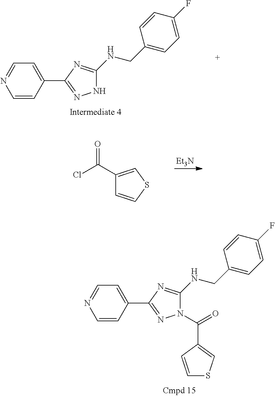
C1=CC(C2=NNC(NCC3=CC=C(F)C=C3)=N2)=CC=N1.[Et3N].O=C(C1=CSC=C1)Cl.C1=CC(C2=NN(C(=O)C3=CSC=C3)C(NCC3=CC=C(F)C=C3)=N2)=CC=N1
